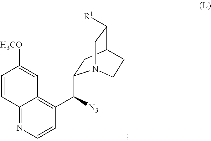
C1=CC2=NC=CC(C([N3])C3CC4C([R1])CN3CC4)=C2C=C1[H3CO]
